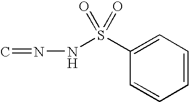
C1=CC=C(S(NN=C)(=O)=O)C=C1
